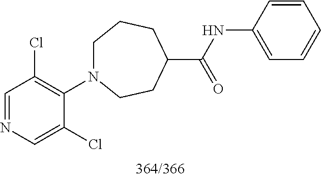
C1=NC=C(Cl)C(N2CCCC(C(=O)NC3=CC=CC=C3)CC2)=C1Cl
